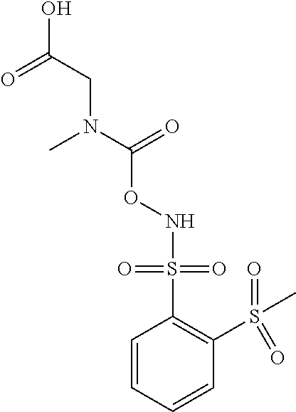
C1=CC=CC(S(=O)(=O)C)=C1S(=O)(=O)NOC(=O)N(C)CC(=O)O
